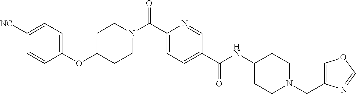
C1(OC2CCN(C(C3=CC=C(C(NC4CCN(CC5=COC=N5)CC4)=O)C=N3)=O)CC2)=CC=C([NC])C=C1
